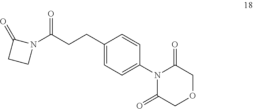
N1(C2=CC=C(CCC(N3C(=O)CC3)=O)C=C2)C(=O)COCC1=O
